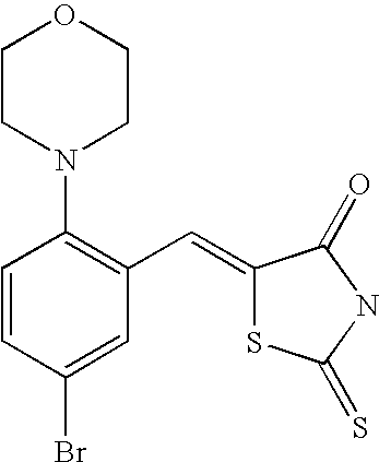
C1=CC(Br)=CC(C=C2SC(=S)NC2=O)=C1N1CCOCC1
